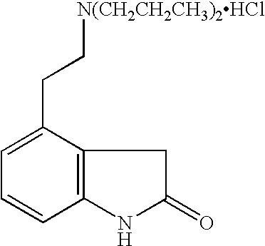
C12=C(C(CC[N(CH2CH2CH3)2HCl])=CC=C1)CC(=O)N2
